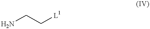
NCC[L1]
